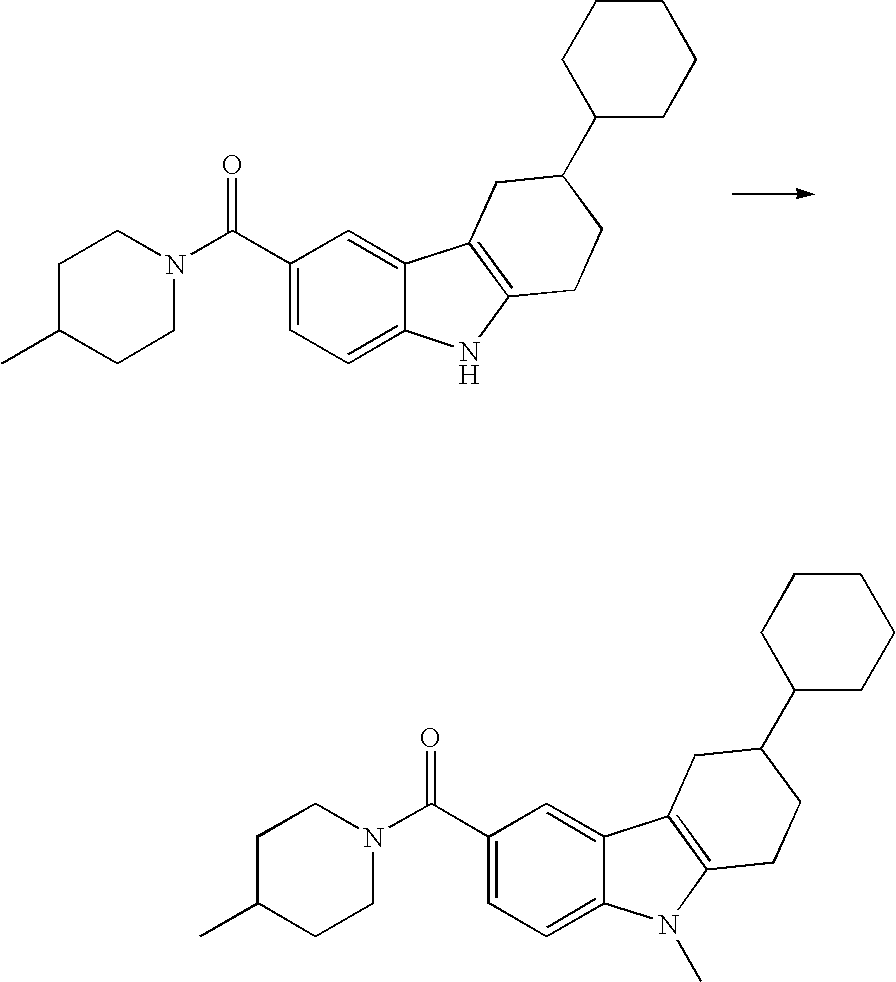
C1(C(N2CCC(C)CC2)=O)=CC=C2C(=C1)C1=C(N2)CCC(C2CCCCC2)C1.C1(C(N2CCC(C)CC2)=O)=CC=C2C(=C1)C1=C(N2C)CCC(C2CCCCC2)C1
